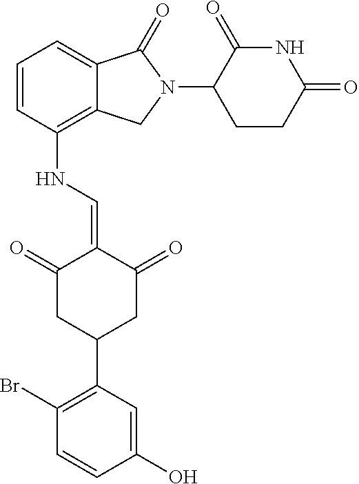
C1=CC(NC=C2C(=O)CC(C3=C(Br)C=CC(O)=C3)CC2=O)=C2C(=C1)C(=O)N(C1CCC(=O)NC1=O)C2
